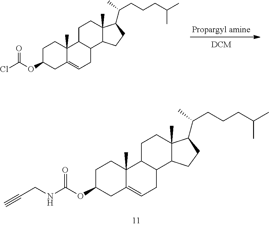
C1C(OC(Cl)=O)CC2=CCC3C(C2(C)C1)CCC1(C)C3CCC1C(CCCC(C)C)C.C1C(OC(NCC#C)=O)CC2=CCC3C(C2(C)C1)CCC1(C)C3CCC1C(CCCC(C)C)C
